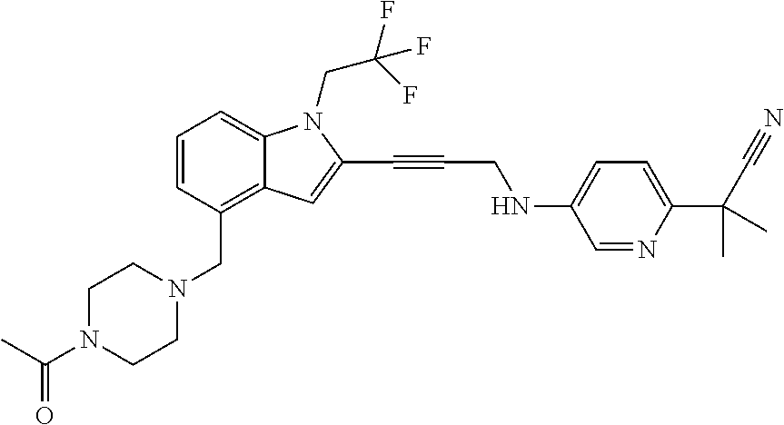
C1=CC(CN2CCN(C(C)=O)CC2)=C2C(=C1)N(CC(F)(F)F)C(C#CCNC1=CC=C(C(C#N)(C)C)N=C1)=C2
